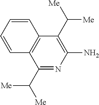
C1(C([Me])[Me])=NC(N)=C(C([Me])[Me])C2=C1C=CC=C2
